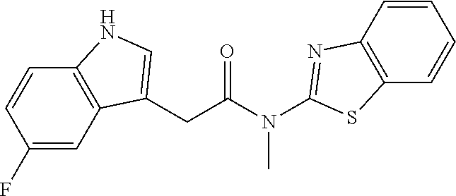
C(C(N(C1=NC2=C(C=CC=C2)S1)C)=O)C1=CNC2=C1C=C(F)C=C2
